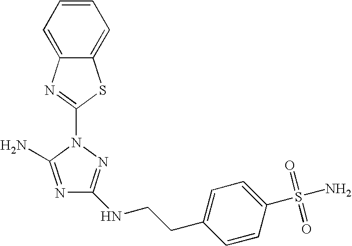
N1=C(N)N(C2=NC3=CC=CC=C3S2)N=C1NCCC1=CC=C(S(=O)(=O)N)C=C1
